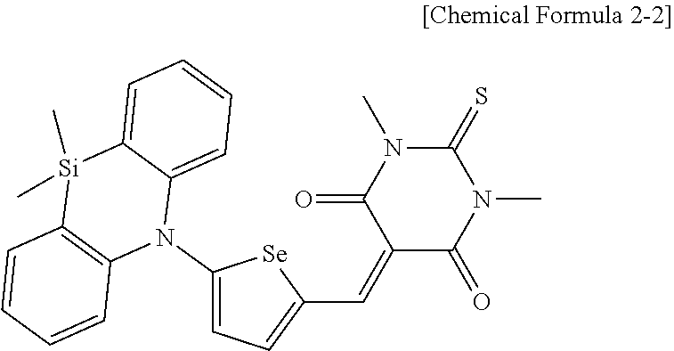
C1(N2C3=CC=CC=C3[Si](C)(C)C3=C2C=CC=C3)=CC=C(C=C2C(=O)N(C)C(=S)N(C)C2=O)[Se]1
